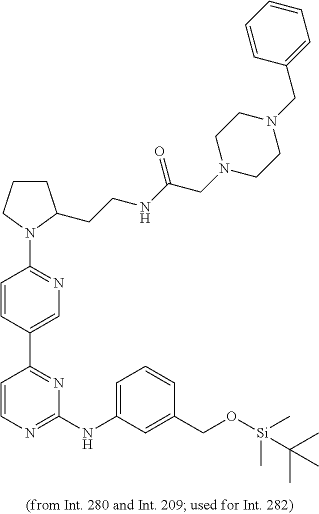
C1CCN(C2=NC=C(C3=NC(NC4=CC=CC(CO[Si](C)(C)C(C)(C)C)=C4)=NC=C3)C=C2)C1CCNC(CN1CCN(CC2=CC=CC=C2)CC1)=O
